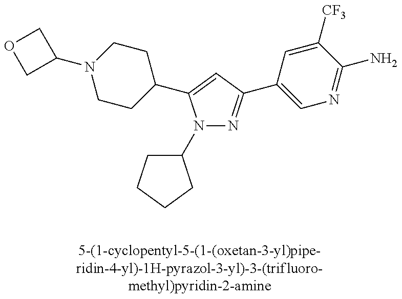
N1(C2CCCC2)N=C(C2=CN=C(N)C([CF3])=C2)C=C1C1CCN(C2COC2)CC1
